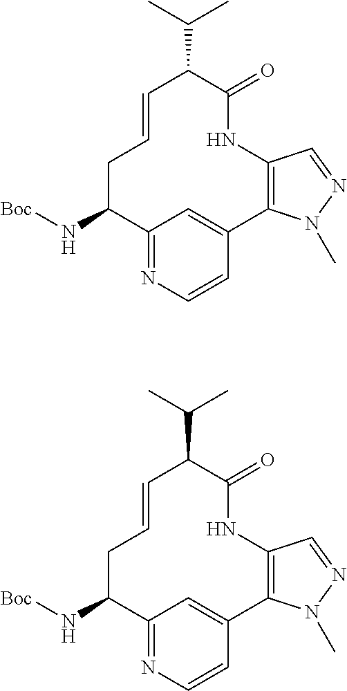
C1C(N[Boc])C2=NC=CC(=C2)C2=C(C=NN2C)NC(=O)C(C(C)C)C=C1.C1C(N[Boc])C2=NC=CC(=C2)C2=C(C=NN2C)NC(=O)C(C(C)C)C=C1
